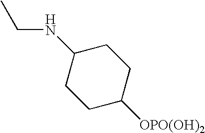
C1(NCC)CCC([OPO(OH)2])CC1
